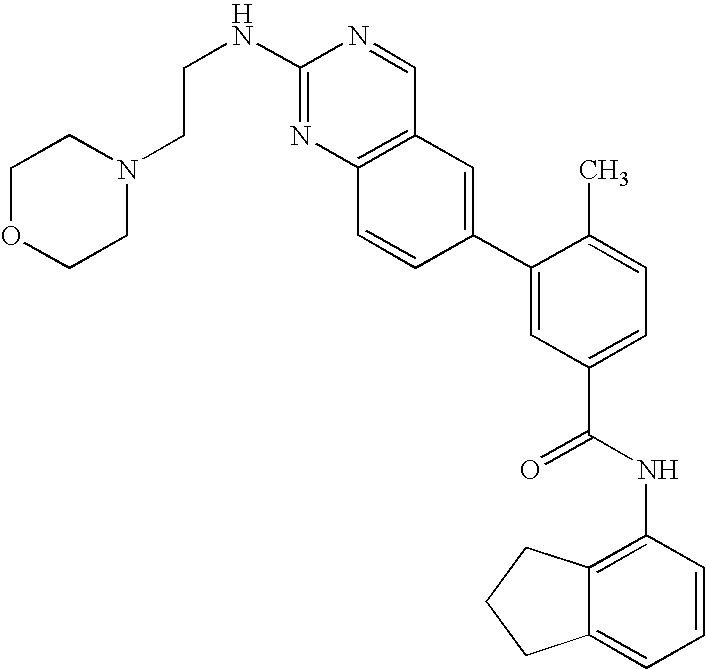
C1(C2=CC(C(NC3=C4C(=CC=C3)CCC4)=O)=CC=C2C)=CC2=C(C=C1)N=C(NCCN1CCOCC1)N=C2
